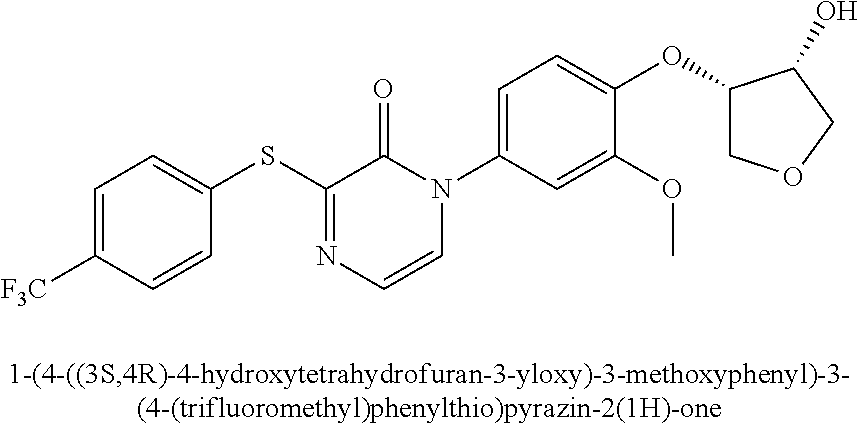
C1(SC2=NC=CN(C3=CC=C(OC4COCC4O)C(OC)=C3)C2=O)=CC=C([F3C])C=C1
